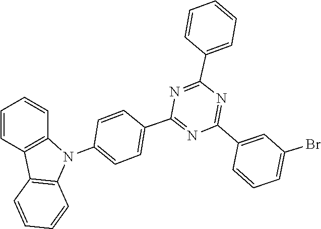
C1=CC=CC2=C1C1=C(N2C2=CC=C(C3=NC(C4=CC(Br)=CC=C4)=NC(C4=CC=CC=C4)=N3)C=C2)C=CC=C1
